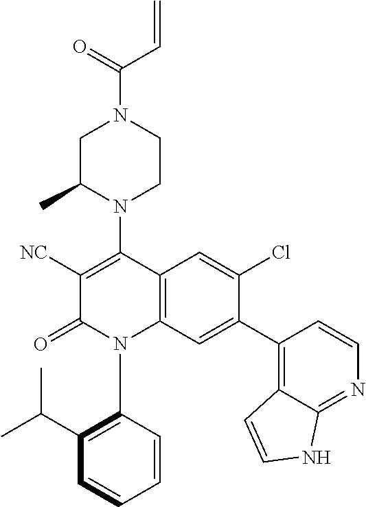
C1C(C)N(C2=C([NC])C(=O)N(C3=C(C(C)C)C=CC=C3)C3=C2C=C(Cl)C(C2=C4C(=NC=C2)NC=C4)=C3)CCN1C(=O)C=C
